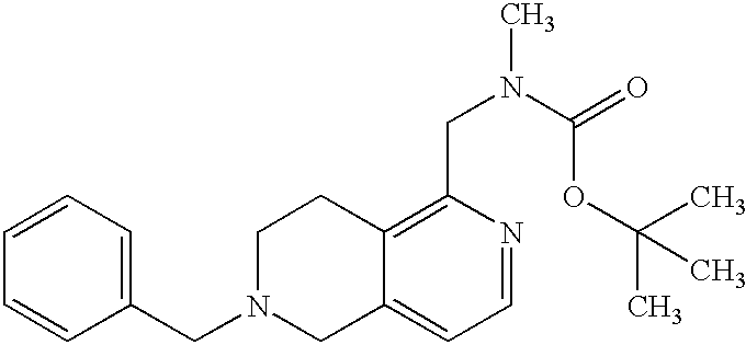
C1(CN2CC3=CC=NC(CN(C(=O)OC(C)(C)C)C)=C3CC2)=CC=CC=C1
